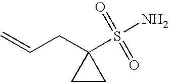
C1CC1(CC=C)S(N)(=O)=O
